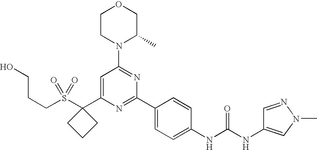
C(S(C1(C2=CC(N3C(C)COCC3)=NC(C3=CC=C(NC(NC4=CN(C)N=C4)=O)C=C3)=N2)CCC1)(=O)=O)CCO
